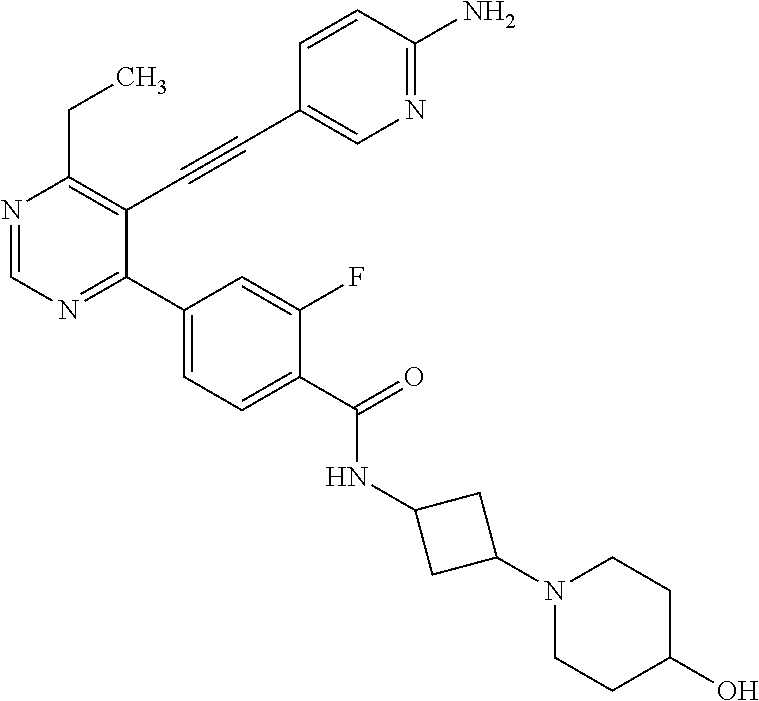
N1=CN=C(C2=CC=C(C(=O)NC3CC(N4CCC(O)CC4)C3)C(F)=C2)C(C#CC2=CN=C(N)C=C2)=C1CC
